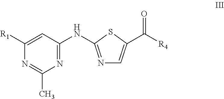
N1=C(C)N=C(NC2=NC=C(C([R4])=O)S2)C=C1[R1]
